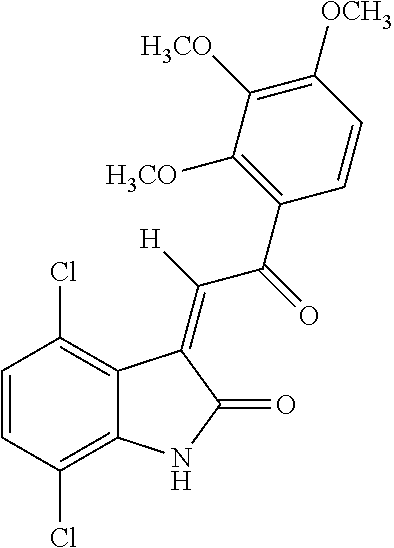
C1=CC(Cl)=C2C(=C1Cl)C(=C([H])C(C1=C([H3CO])C([H3CO])=C([OCH3])C=C1)=O)C(=O)N2
